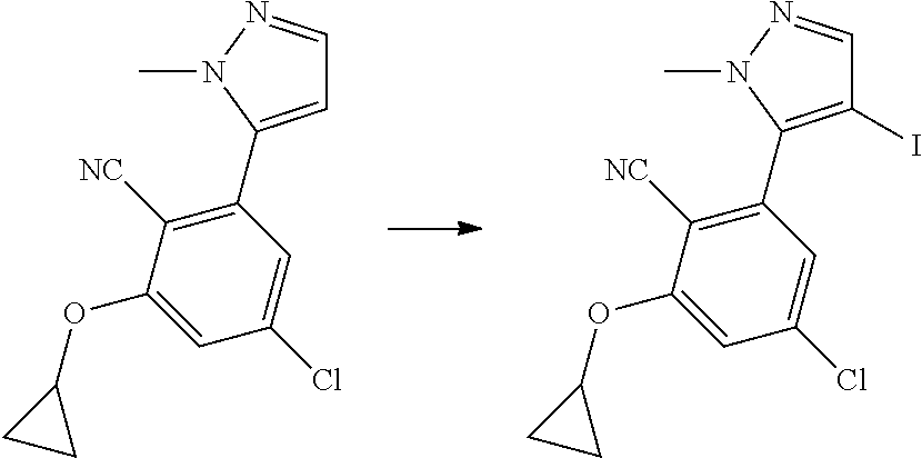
C1=C(C2=C([NC])C(OC3CC3)=CC(Cl)=C2)N(C)N=C1.C1(I)=C(C2=C([NC])C(OC3CC3)=CC(Cl)=C2)N(C)N=C1
